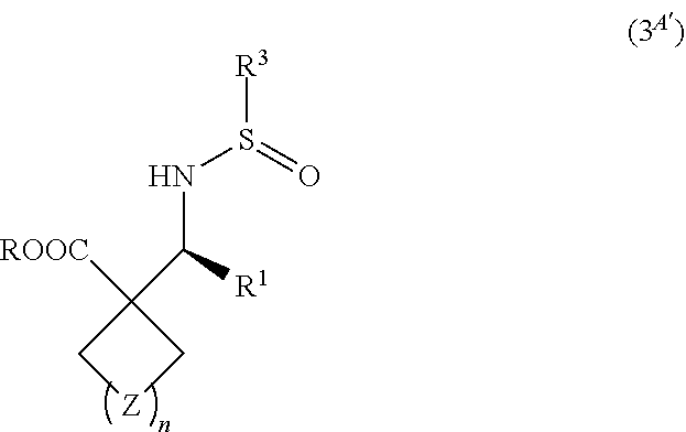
C1(C([R1])NS([R3])=O)([ROOC])C[Z]C1
